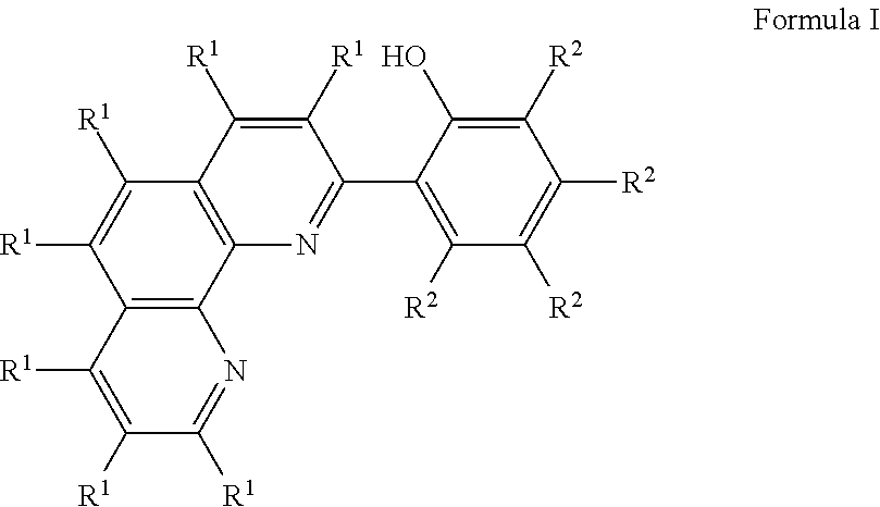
C12=C(C([R1])=C([R1])C3=C1N=C([R1])C([R1])=C3[R1])C([R1])=C([R1])C(C1=C([R2])C([R2])=C([R2])C([R2])=C1O)=N2
